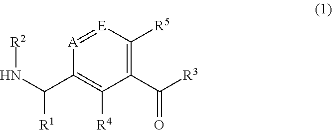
C1(C([R3])=O)=C([R5])[E]=[A]C(C(N[R2])[R1])=C1[R4]
